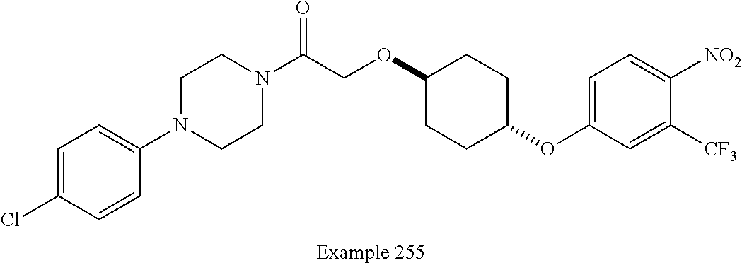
C1=C(Cl)C=CC(N2CCN(C(COC3CCC(OC4=CC=C([NO2])C([CF3])=C4)CC3)=O)CC2)=C1
